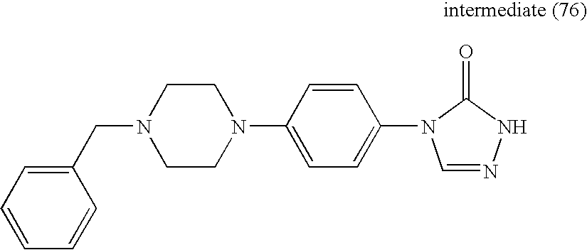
C1=CC=CC(CN2CCN(C3=CC=C(N4C=NNC4=O)C=C3)CC2)=C1
